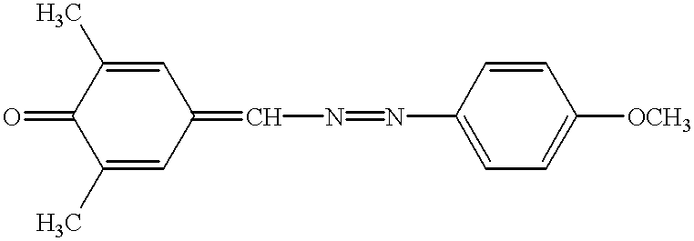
C1(C)=CC(=CN=NC2=CC=C([OCH3])C=C2)C=C(C)C1=O
